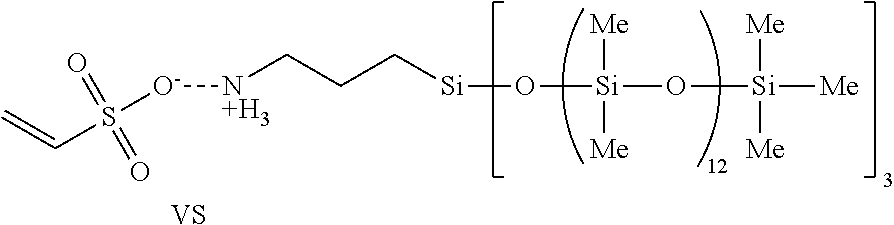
C(CC[Si]O[Si](O[Si]([Me])([Me])[Me])([Me])[Me])[N+H3][O-]S(C=C)(=O)=O.[VS]
